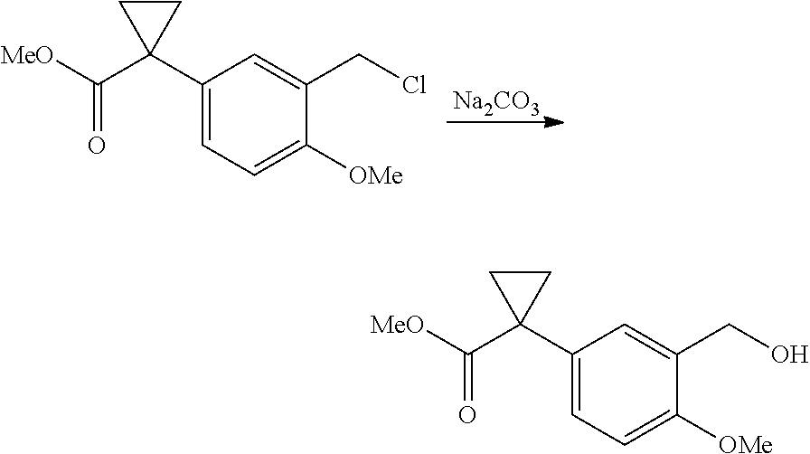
[Na2CO3].C1(C2(C([MeO])=O)CC2)=CC=C([OMe])C(CCl)=C1.C1(C2(C([MeO])=O)CC2)=CC=C([OMe])C(CO)=C1
